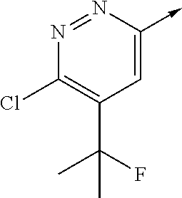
N1=NC(->C)=CC(C(F)(C)C)=C1Cl
